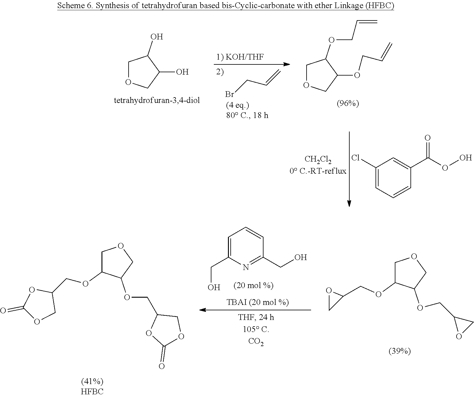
C1OCC(O)C1O.BrCC=C.C1OCC(OCC=C)C1OCC=C.C1(Cl)=CC=CC(C(=O)OO)=C1.C1C(OCC2CO2)C(OCC2OC2)CO1.C1=C(CO)N=C(CO)C=C1.C1C(OCC2OC(=O)OC2)C(OCC2OC(=O)OC2)CO1
